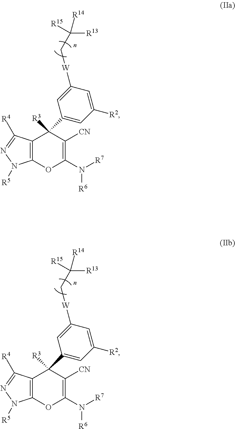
C12=C(OC(N([R7])[R6])=C([CN])C1(C1=CC([R2])=CC([W]CC([R14])([R13])[R15])=C1)[R3])N([R5])N=C2[R4].C12=C(OC(N([R7])[R6])=C([CN])C1(C1=CC([R2])=CC([W]CC([R14])([R13])[R15])=C1)[R3])N([R5])N=C2[R4]
